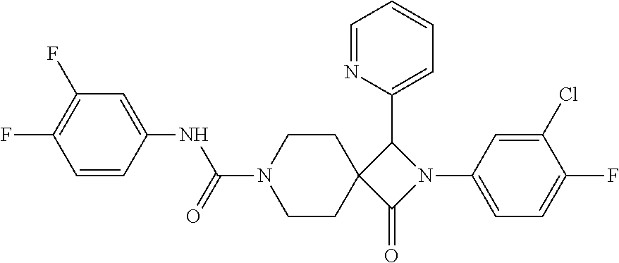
C1=CC(NC(=O)N2CCC3(CC2)C(=O)N(C2=CC=C(F)C(Cl)=C2)C3C2=CC=CC=N2)=CC(F)=C1F
